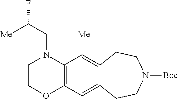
C12=C(N(CC(F)[Me])CCO1)C([Me])=C1C(=C2)CCN([Boc])CC1
